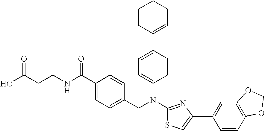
C1(C2=CC=C(N(C3=NC(C4=CC5=C(C=C4)OCO5)=CS3)CC3=CC=C(C(NCCC(O)=O)=O)C=C3)C=C2)=CCCCC1
